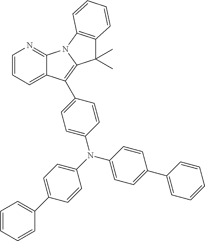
C12=NC=CC=C1C(C1=CC=C(N(C3=CC=C(C4=CC=CC=C4)C=C3)C3=CC=C(C4=CC=CC=C4)C=C3)C=C1)=C1N2C2=C(C1(C)C)C=CC=C2
